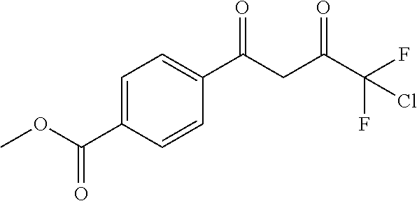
C(C1=CC=C(C(CC(C(F)(F)Cl)=O)=O)C=C1)(OC)=O
